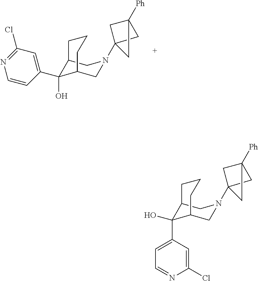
C12(N3CC4C(O)(C5=CC(Cl)=NC=C5)C(C3)CCC4)CC([Ph])(C1)C2.C12(N3CC4C(O)(C5=CC=NC(Cl)=C5)C(C3)CCC4)CC([Ph])(C1)C2
